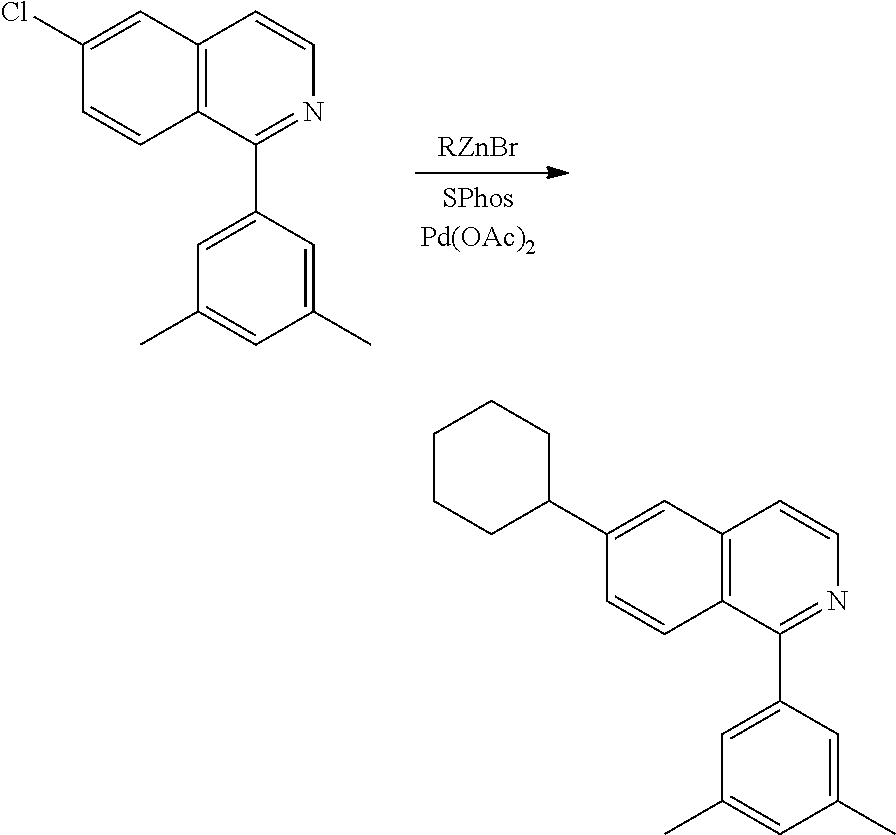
[RZnBr].C12=C(C(C3=CC(C)=CC(C)=C3)=NC=C1)C=CC(Cl)=C2.C12=C(C(C3=CC(C)=CC(C)=C3)=NC=C1)C=CC(C1CCCCC1)=C2
